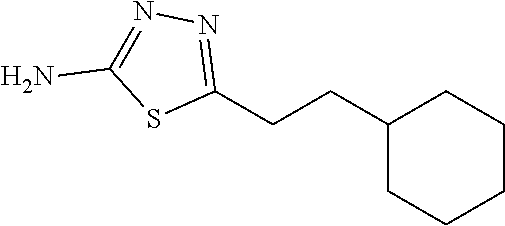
C1(CCC2CCCCC2)=NN=C(N)S1
